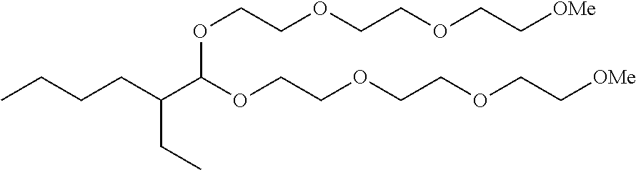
CCCCC(C(OCCOCCOCC[OMe])OCCOCCOCC[OMe])CC
